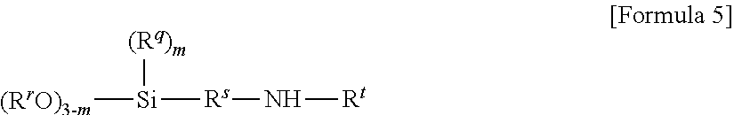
[(RrO)3-m][Si]([Rs]N[Rt])[(Rq)m]
